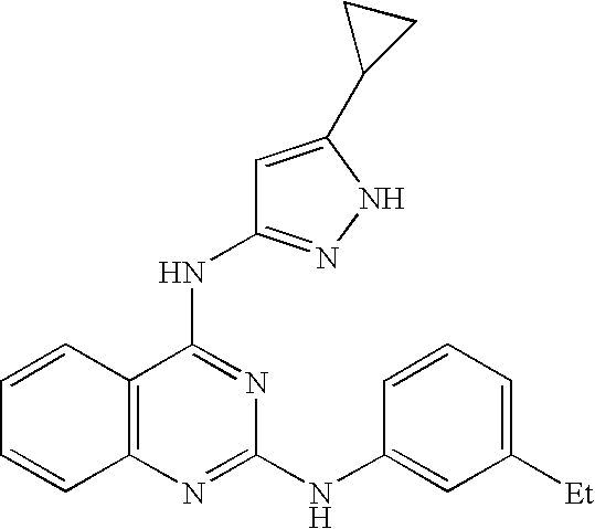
C1=CC2=C(C=C1)N=C(NC1=CC([Et])=CC=C1)N=C2NC1=NNC(C2CC2)=C1
